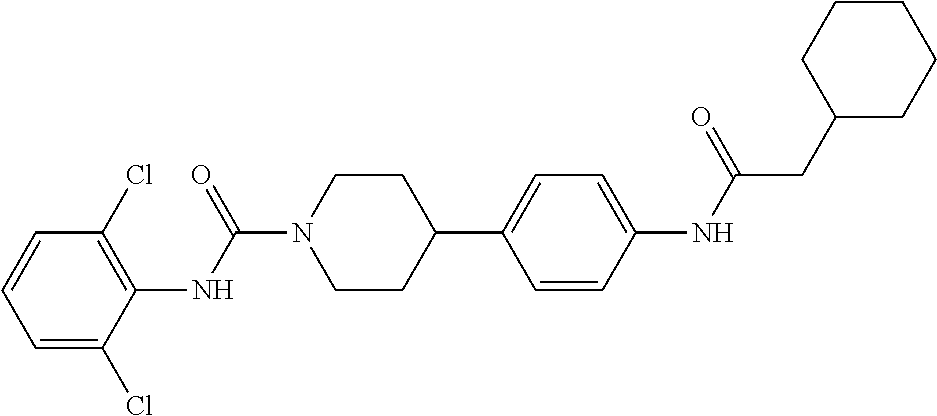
C1(Cl)=C(NC(N2CCC(C3=CC=C(NC(CC4CCCCC4)=O)C=C3)CC2)=O)C(Cl)=CC=C1
